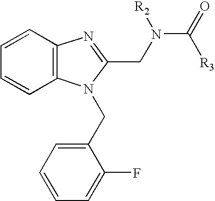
C1=CC2=C(C=C1)N(CC1=CC=CC=C1F)C(CN(C(=O)[R3])[R2])=N2
